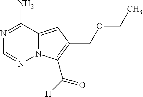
N1=C(N)C2=CC(COCC)=C(C([H])=O)N2N=C1
